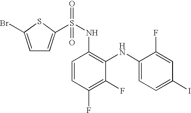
C1=C(Br)SC(S(NC2=C(NC3=CC=C(I)C=C3F)C(F)=C(F)C=C2)(=O)=O)=C1
